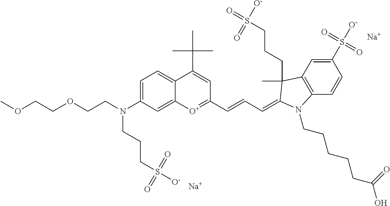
[Na].C1(S([O-])(=O)=O)=CC2=C(C=C1)N(CCCCCC(O)=O)C(=CC=CC1=[O+]C3=CC(N(CCOCCOC)CCCS([O-])(=O)=O)=CC=C3C(C(C)(C)C)=C1)C2(C)CCCS(=O)([O-])=O.[Na]
